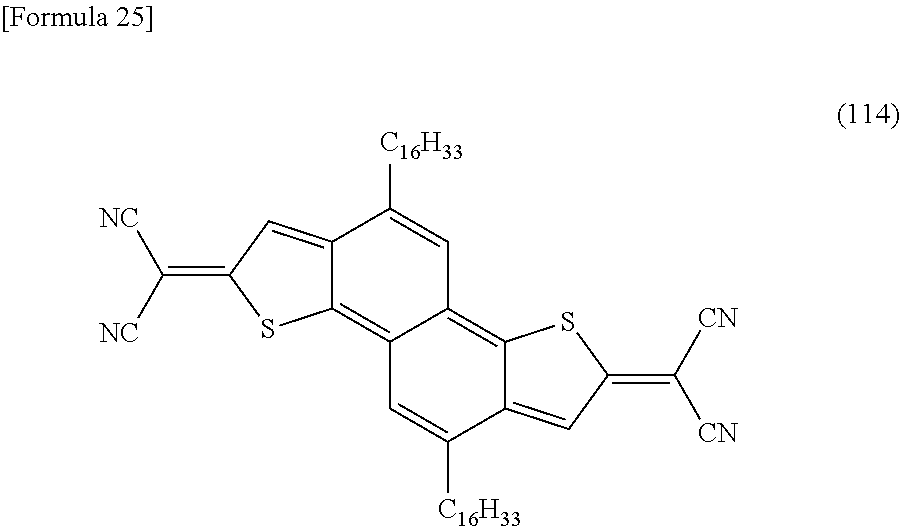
C12=CC(=C([NC])[NC])SC1=C1C(=C3C(=CC(=C([CN])[CN])S3)C([C16H33])=C1)C=C2[C16H33]
